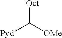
[Oct]C([OMe])[Pyd]
